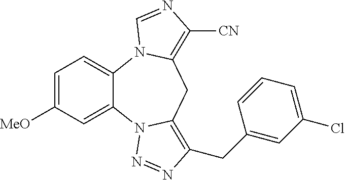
C1=C([MeO])C=C2C(=C1)N1C(=C([CN])N=C1)CC1=C(CC3=CC(Cl)=CC=C3)N=NN21
